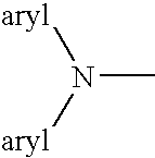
CN([aryl])[aryl]
